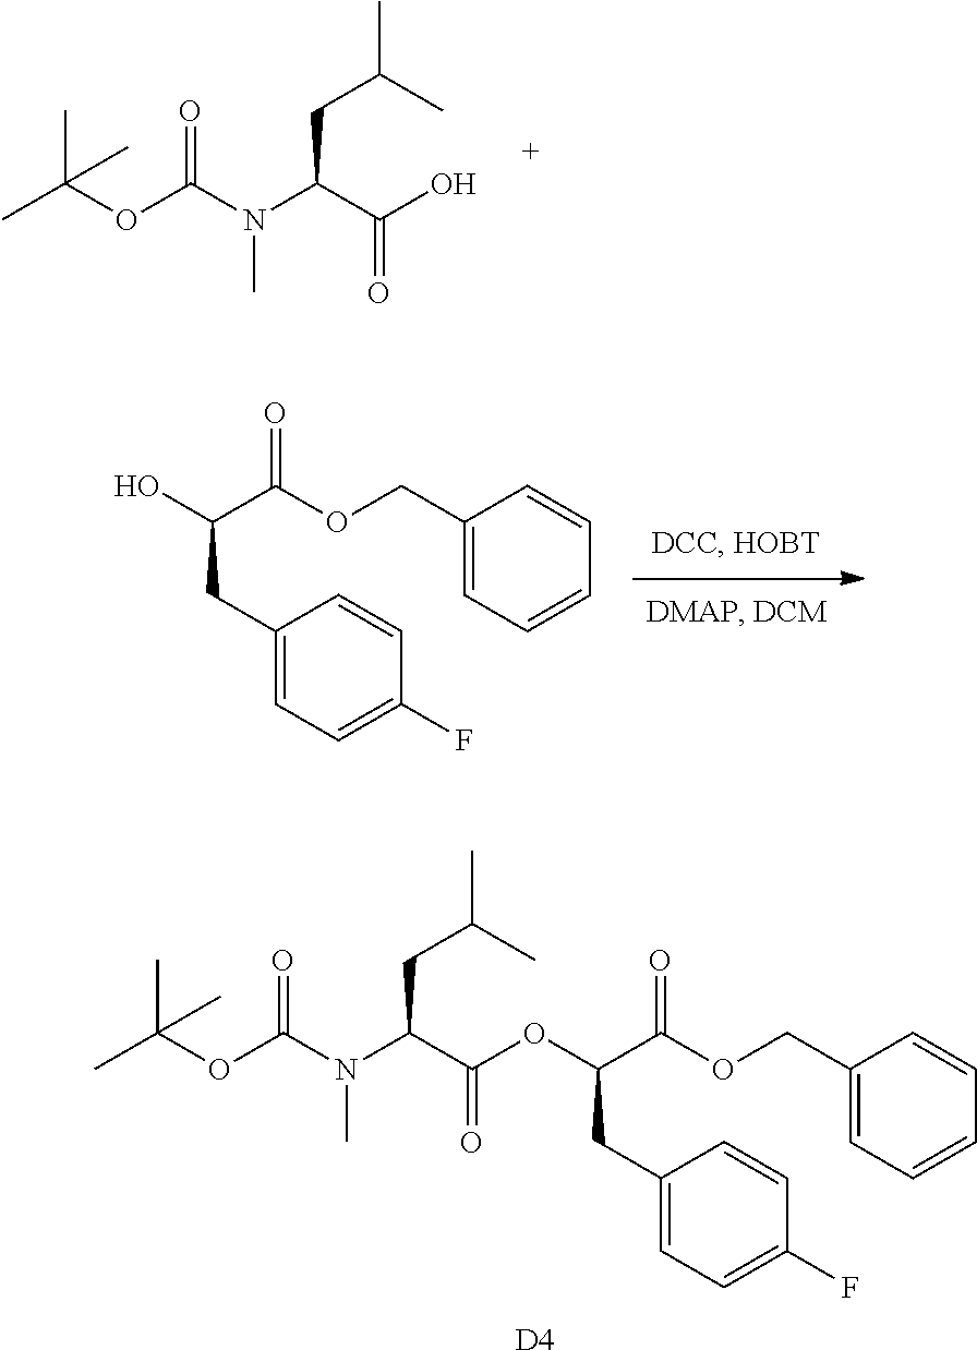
CC(OC(N(C(C(O)=O)CC(C)C)C)=O)(C)C.OC(C(=O)OCC1=CC=CC=C1)CC1=CC=C(F)C=C1.C(C(=O)OCC1=CC=CC=C1)(CC1=CC=C(F)C=C1)OC(C(N(C(OC(C)(C)C)=O)C)CC(C)C)=O.[D4]
